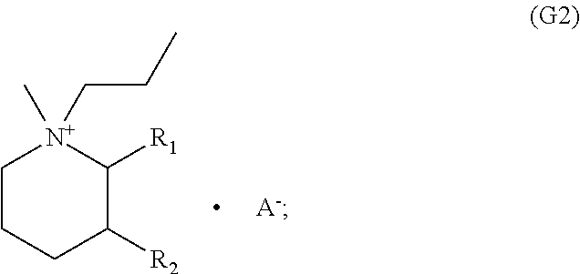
C1CCC([R2])C([R1])[N+]1(C)CCC.[A-]
